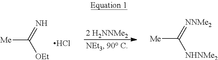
[Me]C(=N)[OEt].Cl.[Me]C(=[NNMe2])[NHNMe2]
